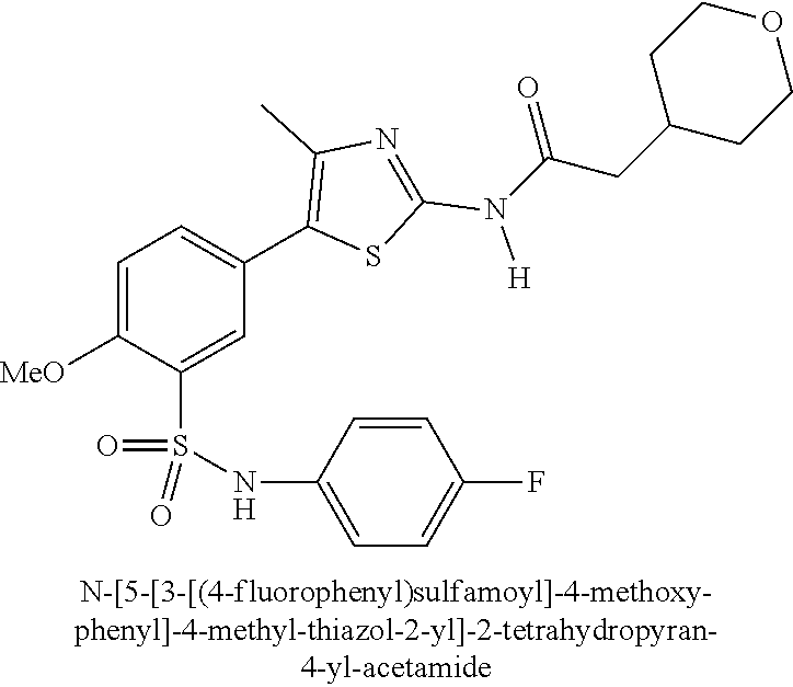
C1=C([MeO])C(S(NC2=CC=C(F)C=C2)(=O)=O)=CC(C2=C(C)N=C(N([H])C(CC3CCOCC3)=O)S2)=C1
